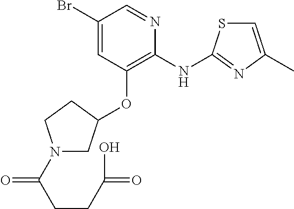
BrC1=CC(OC2CN(C(CCC(O)=O)=O)CC2)=C(NC2=NC(C)=CS2)N=C1
